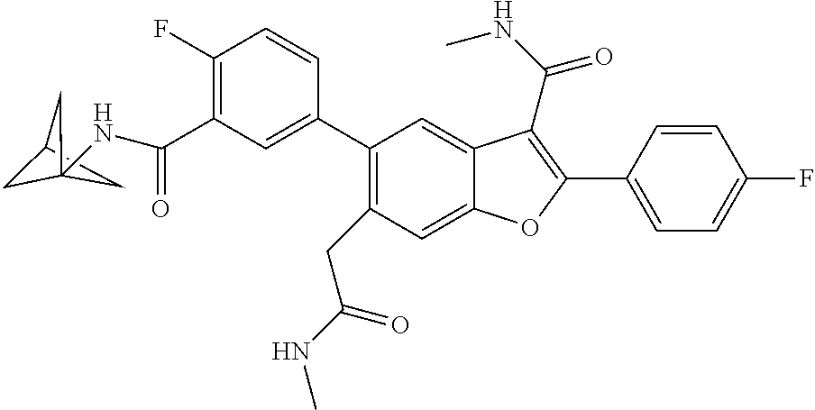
C1=C(C2=C(C(NC)=O)C3=CC(C4=CC(C(=O)NC56CC(C5)C6)=C(F)C=C4)=C(CC(NC)=O)C=C3O2)C=CC(F)=C1
